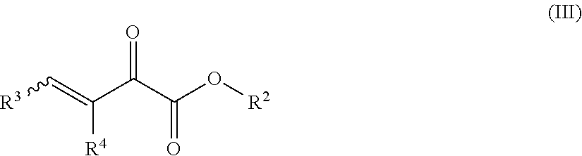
O=C(C(O[R2])=O)C(=C[R3])[R4]
